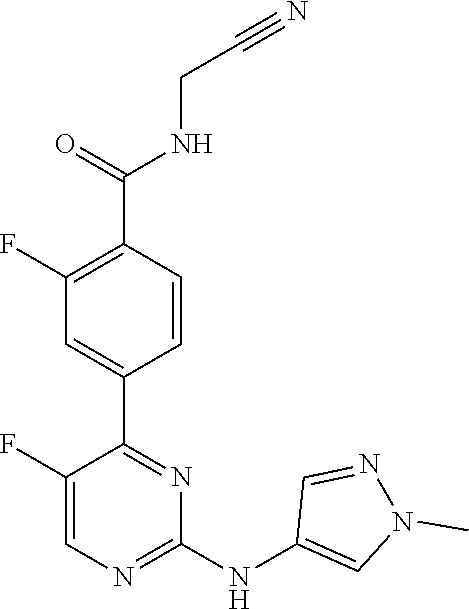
C1(C2=NC(NC3=CN(C)N=C3)=NC=C2F)=CC(F)=C(C(NCC#N)=O)C=C1
